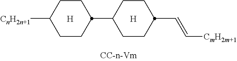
[H].[CnH2n+1]C1CCC(C2CCC(C=C[CmH2m+1])CC2)CC1.[H]
